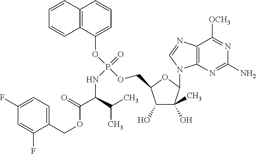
C1(F)=CC=C(COC(=O)C(NP(=O)(OC2=CC=CC3=C2C=CC=C3)OCC2C(O)C(O)(C)C(N3C4=C(N=C3)C([OCH3])=NC(N)=N4)O2)C(C)C)C(F)=C1
